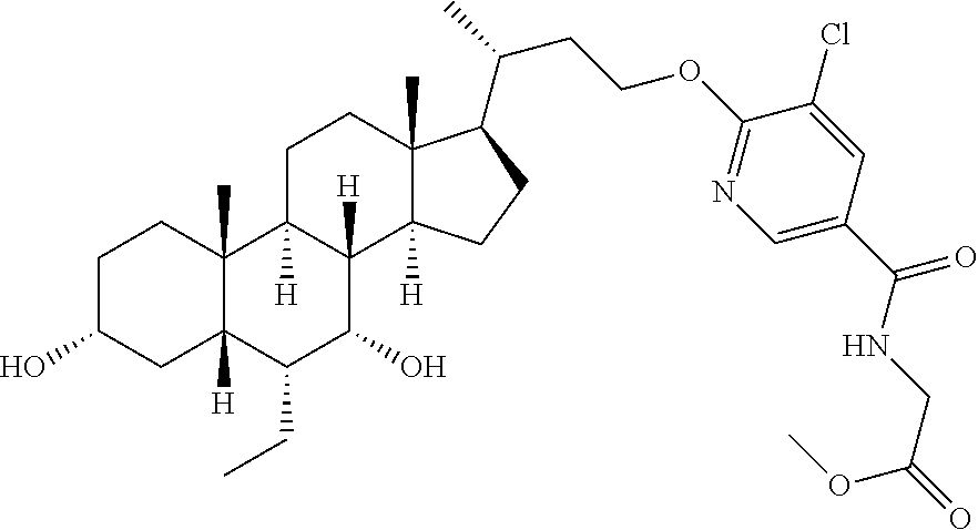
C1C(O)CC2([H])C(C)(C1)C1([H])C([H])(C(O)C2CC)C2([H])C(C)(CC1)C(C(C)CCOC1=NC=C(C(=O)NCC(=O)OC)C=C1Cl)CC2
